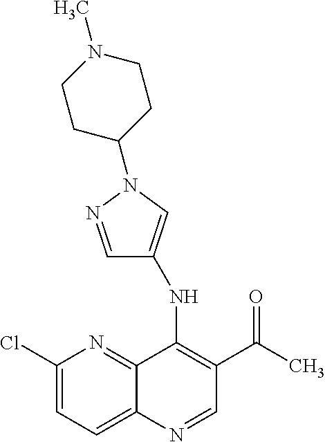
C1(Cl)=CC=C2C(=N1)C(NC1=CN(C3CCN(C)CC3)N=C1)=C(C(C)=O)C=N2
